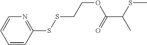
C1(SSCCOC(C(C)SC)=O)=NC=CC=C1
